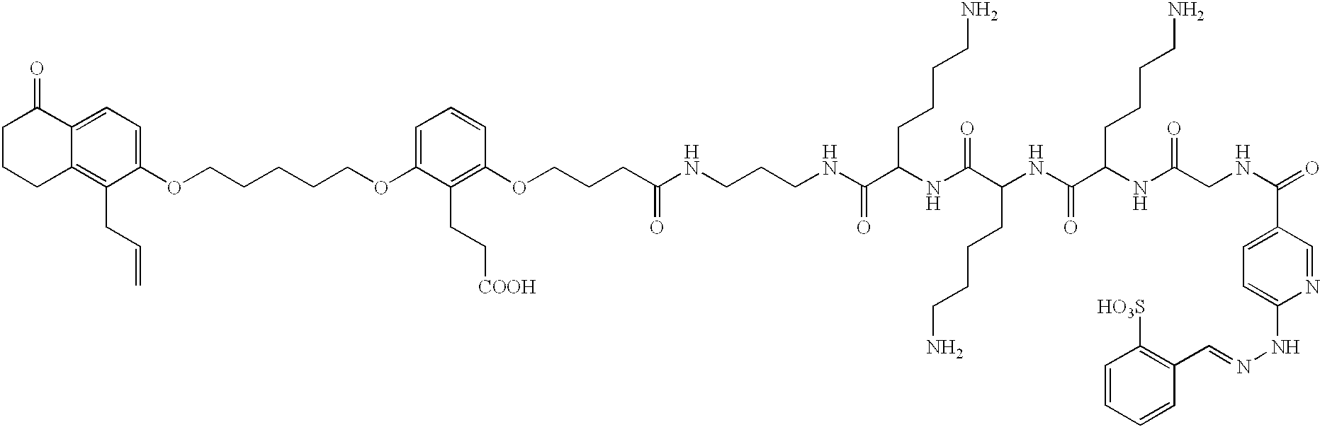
C1CCC2=C(CC=C)C(OCCCCCOC3=CC=CC(OCCCC(NCCCNC(=O)C(NC(C(CCCCN)NC(=O)C(CCCCN)NC(CNC(=O)C4=CC=C(NN=CC5=C([HO3S])C=CC=C5)N=C4)=O)=O)CCCCN)=O)=C3CC[COOH])=CC=C2C1=O
